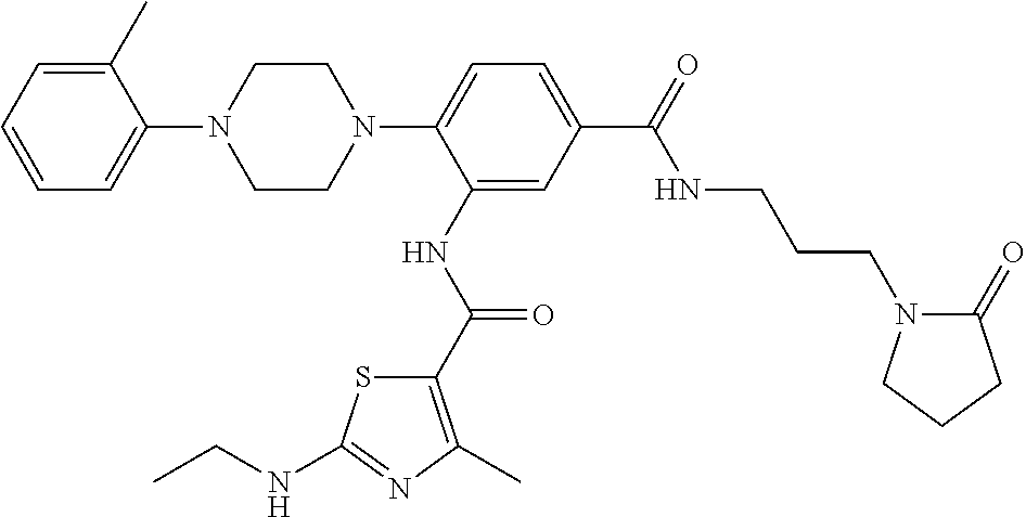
C1=C(C)C(N2CCN(C3=CC=C(C(NCCCN4C(=O)CCC4)=O)C=C3NC(=O)C3=C(C)N=C(NCC)S3)CC2)=CC=C1
